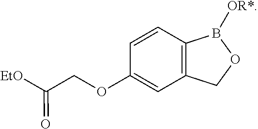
C(OC1=CC2=C(C=C1)B([OR*])OC2)C([EtO])=O
